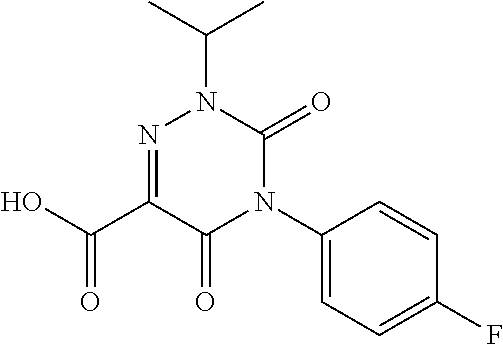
N1=C(C(O)=O)C(=O)N(C2=CC=C(F)C=C2)C(=O)N1C(C)C
